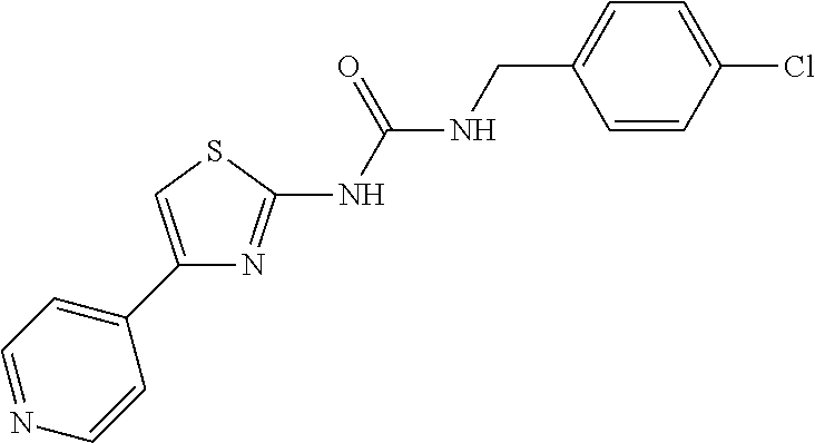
C1(C2=CC=NC=C2)=CSC(NC(NCC2=CC=C(Cl)C=C2)=O)=N1
